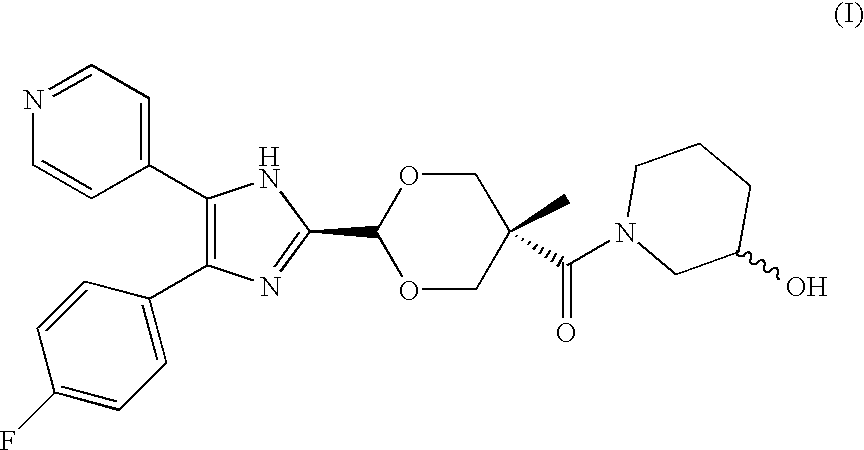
C1(C2=CC=NC=C2)=C(C2=CC=C(F)C=C2)N=C(C2OCC(C)(C(=O)N3CCCC(O)C3)CO2)N1
